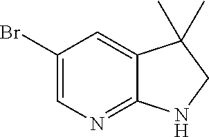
C1(Br)=CN=C2C(=C1)C(C)(C)CN2
